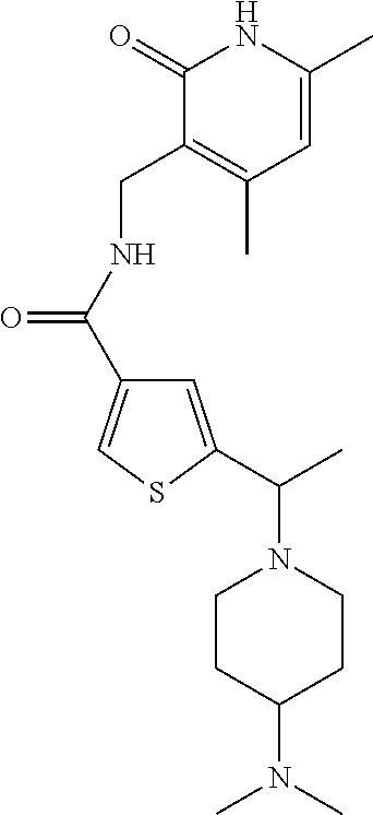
C1(=O)C(CNC(=O)C2=CSC(C(C)N3CCC(N(C)C)CC3)=C2)=C(C)C=C(C)N1
